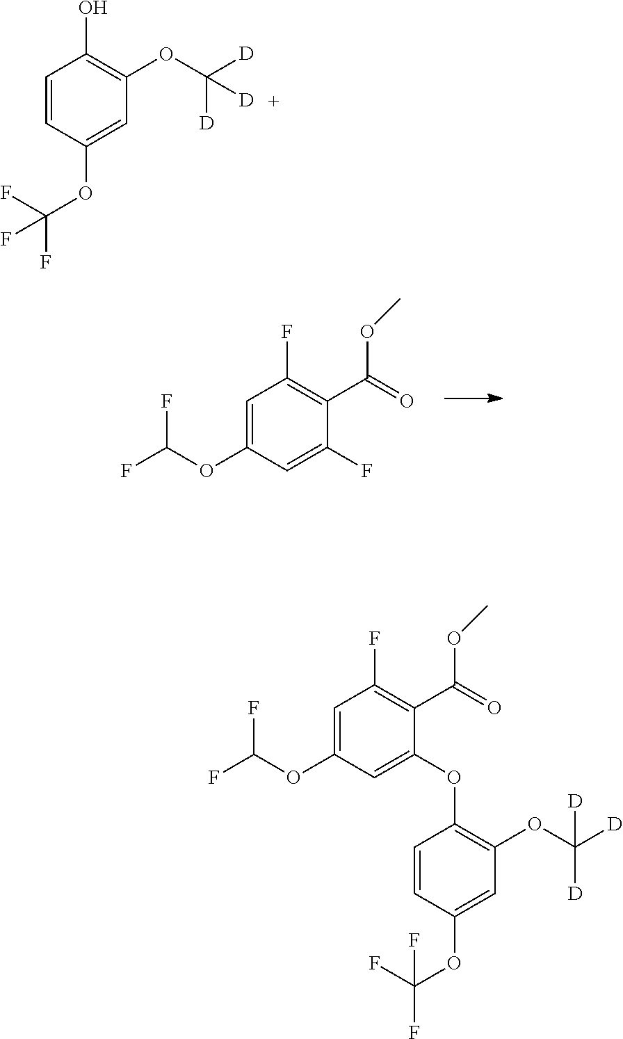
C1=C(OC(F)F)C=C(F)C(C(=O)OC)=C1F.C1=CC(OC(F)(F)F)=CC(OC([D])([D])[D])=C1O.C1=C(OC(F)F)C=C(OC2=C(OC([D])([D])[D])C=C(OC(F)(F)F)C=C2)C(C(=O)OC)=C1F
